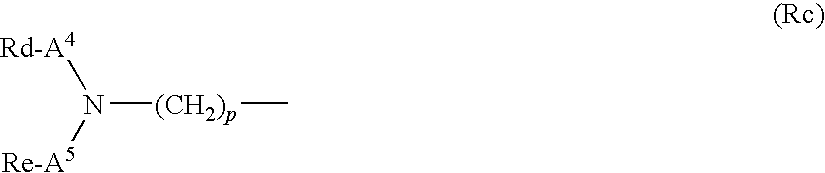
[Rd-A4]N([Re-A5])[(CH2)p]C
